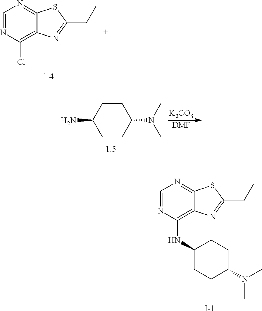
C1=NC(Cl)=C2C(=N1)SC(CC)=N2.C1CC(N(C)C)CCC1N.[K2CO3].[DMF].C1=NC(NC2CCC(N(C)C)CC2)=C2C(=N1)SC(CC)=N2.[I-]
